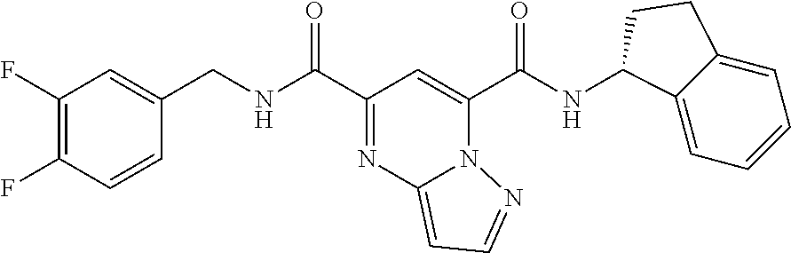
C1=CC(F)=C(F)C=C1CNC(C1=NC2=CC=NN2C(C(NC2C3=CC=CC=C3CC2)=O)=C1)=O
